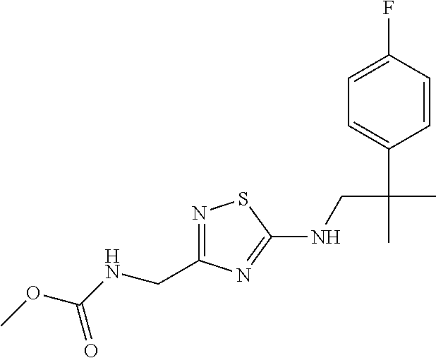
N1=C(CNC(OC)=O)N=C(NCC(C)(C2=CC=C(F)C=C2)C)S1
